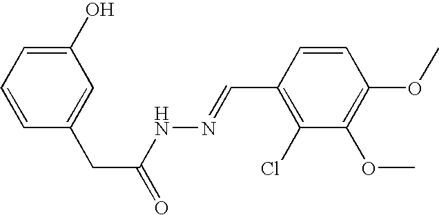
C1(O)=CC=CC(CC(=O)NN=CC2=C(Cl)C(OC)=C(OC)C=C2)=C1
